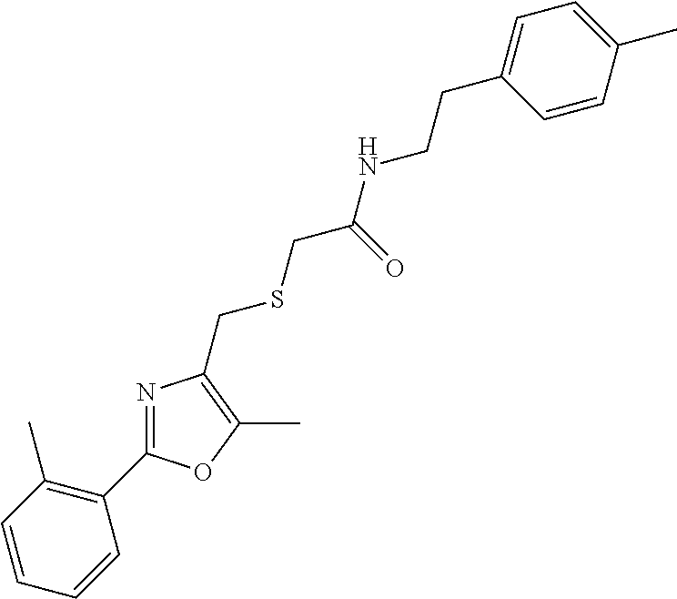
C1=CC(C)=C(C2=NC(CSCC(=O)NCCC3=CC=C(C)C=C3)=C(C)O2)C=C1
